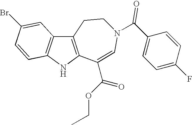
C12=C(NC3=C1C=C(Br)C=C3)C(C(OCC)=O)=CN(C(C1=CC=C(F)C=C1)=O)CC2
